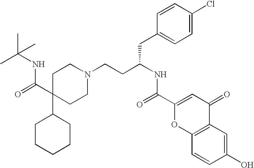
C1CCCCC1C1(C(=O)NC(C)(C)C)CCN(CCC(NC(=O)C2=CC(=O)C3=C(O2)C=CC(O)=C3)CC2=CC=C(Cl)C=C2)CC1
